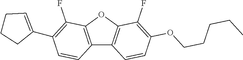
C12=C(OC3=C1C=CC(OCCCCC)=C3F)C(F)=C(C1=CCCC1)C=C2
